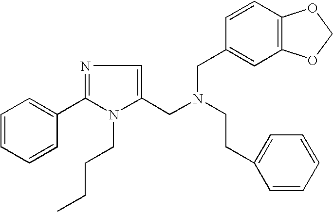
C1=CC=CC(C2=NC=C(CN(CCC3=CC=CC=C3)CC3=CC4=C(C=C3)OCO4)N2CCCC)=C1
